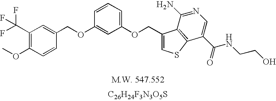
[C26H24F3N3O5S].C(C1=CSC2=C1C(N)=NC=C2C(=O)NCCO)OC1=CC=CC(OCC2=CC(C(F)(F)F)=C(OC)C=C2)=C1
